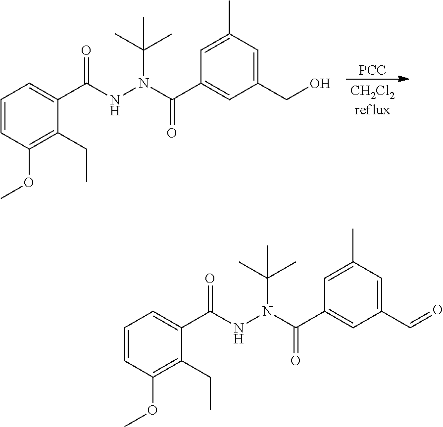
[PCC].C1=CC(OC)=C(CC)C(C(=O)NN(C(=O)C2=CC(CO)=CC(C)=C2)C(C)(C)C)=C1.C1=CC(OC)=C(CC)C(C(=O)NN(C(=O)C2=CC(C=O)=CC(C)=C2)C(C)(C)C)=C1
